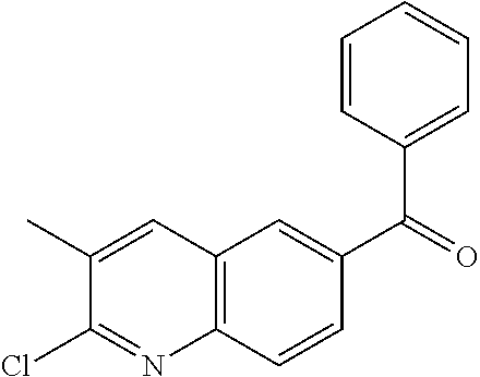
C12=C(C=CC(C(=O)C3=CC=CC=C3)=C1)N=C(Cl)C(C)=C2
